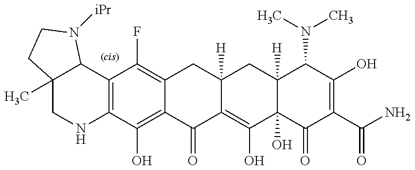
C12=C(C(O)=C3C(=C1F)CC1([H])C(=C(O)C4(O)C([H])(C1)C(N(C)C)C(O)=C(C(N)=O)C4=O)C3=O)NCC1(C)C2N([iPr])CC1
